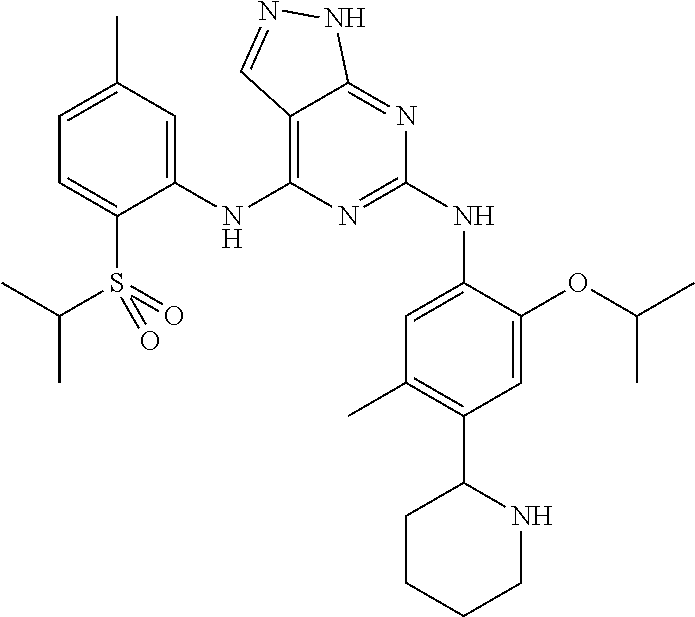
C1(NC2=C3C(=NC(NC4=CC(C)=C(C5CCCCN5)C=C4OC(C)C)=N2)NN=C3)=CC(C)=CC=C1S(=O)(=O)C(C)C
